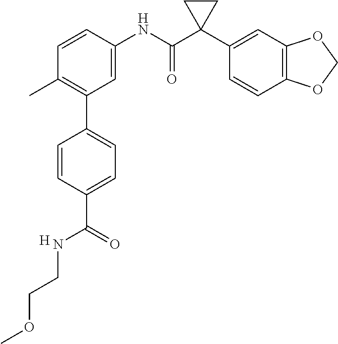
C1=C(NC(C2(C3=CC4=C(C=C3)OCO4)CC2)=O)C=CC(C)=C1C1=CC=C(C(NCCOC)=O)C=C1.[H]
